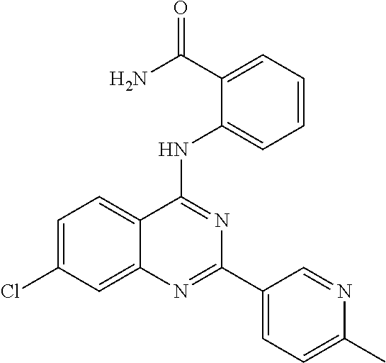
C1=C(Cl)C=C2C(=C1)C(NC1=CC=CC=C1C(N)=O)=NC(C1=CC=C(C)N=C1)=N2
